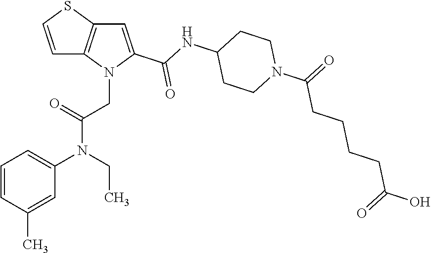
C1=C(C(NC2CCN(C(=O)CCCCC(O)=O)CC2)=O)N(CC(N(C2=CC=CC(C)=C2)CC)=O)C2=C1SC=C2
